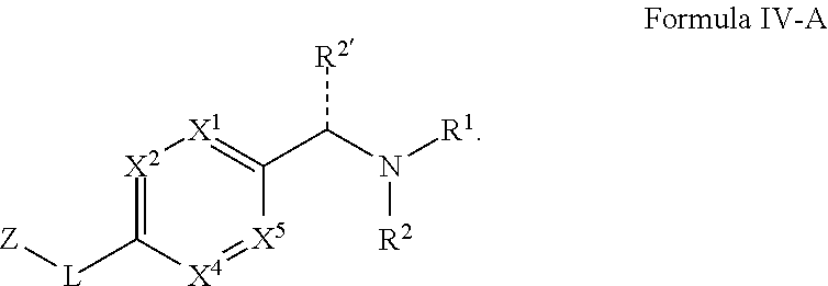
[X2]1=C([L][Z])[X4]=[X5]C(C(N([R1])[R2])[R2])=[X1]1
